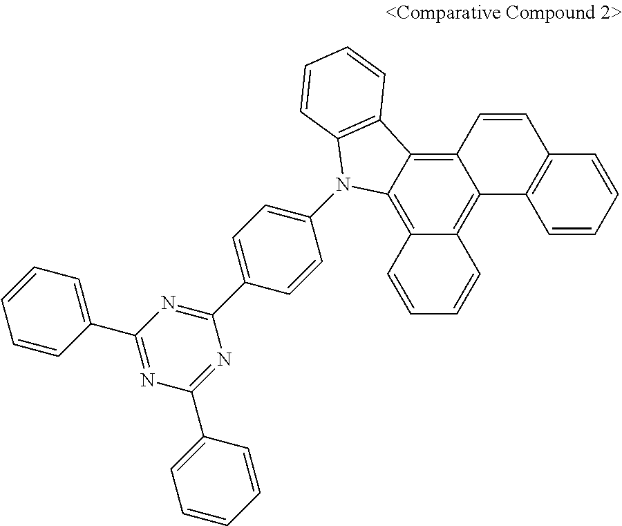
C12=C3C(=C4C(=C1C1=C(C=C2)C=CC=C1)C=CC=C4)N(C1=CC=C(C2=NC(C4=CC=CC=C4)=NC(C4=CC=CC=C4)=N2)C=C1)C1=C3C=CC=C1
